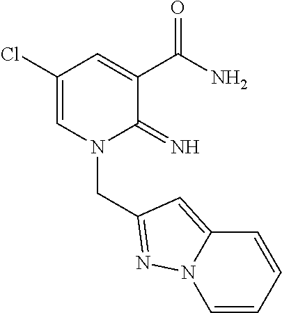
C1(Cl)=CN(CC2=NN3C=CC=CC3=C2)C(=N)C(C(N)=O)=C1
